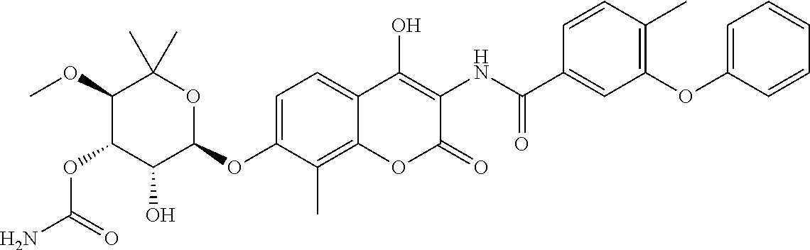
NC(=O)OC1C(O)C(OC2=CC=C3C(=C2C)OC(=O)C(NC(=O)C2=CC(OC4=CC=CC=C4)=C(C)C=C2)=C3O)OC(C)(C)C1OC
